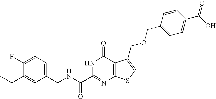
C1(CNC(C2=NC3=C(C(=O)N2)C(COCC2=CC=C(C(O)=O)C=C2)=CS3)=O)=CC=C(F)C(CC)=C1
